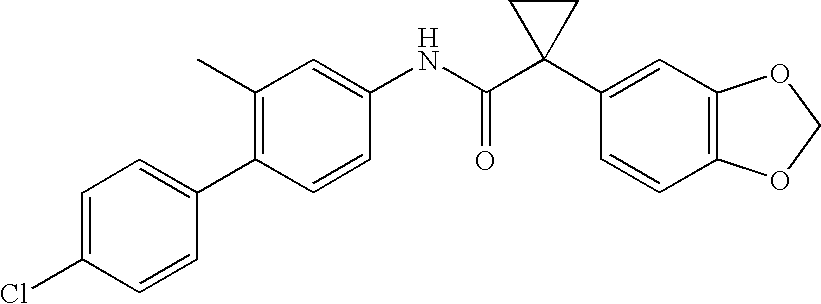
C1(NC(C2(C3=CC4=C(C=C3)OCO4)CC2)=O)=CC(C)=C(C2=CC=C(Cl)C=C2)C=C1
